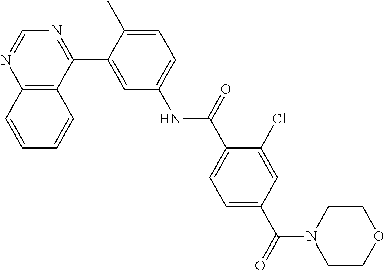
C12=C(C(C3=CC(NC(C4=CC=C(C(N5CCOCC5)=O)C=C4Cl)=O)=CC=C3C)=NC=N1)C=CC=C2
